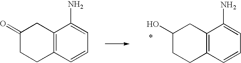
C1(O)CCC2=C(C1)C(N)=CC=C2.C1(=O)CCC2=C(C1)C(N)=CC=C2
